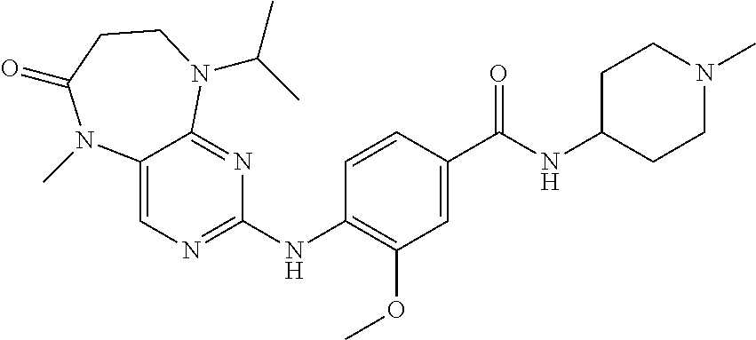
C1=CC(C(NC2CCN(C)CC2)=O)=CC(OC)=C1NC1=NC=C2C(=N1)N(C(C)C)CCC(=O)N2C
